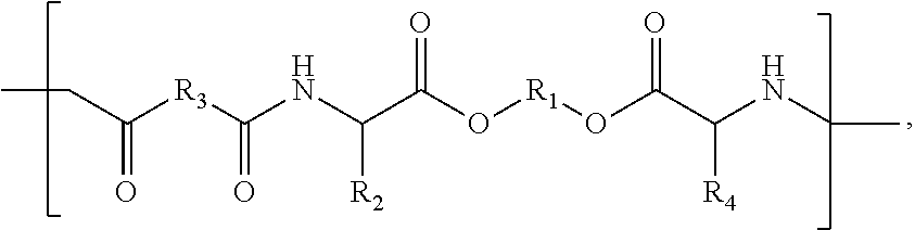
C(C([R3]C(NC(C(O[R1]OC(C(NCC)[R4])=O)=O)[R2])=O)=O)C
